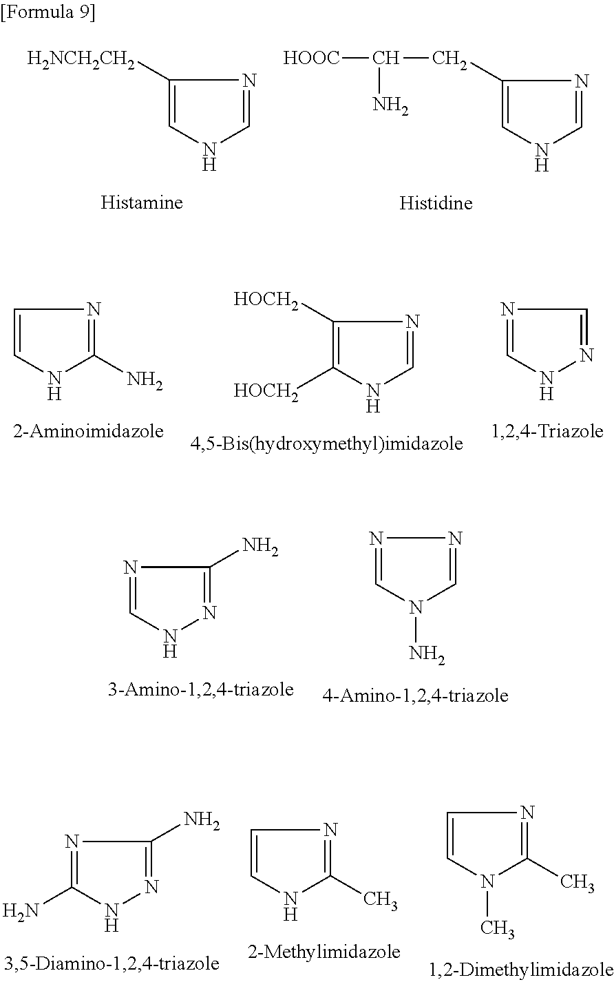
C1([H2NCH2CH2])=CNC=N1.C1(CC(N)[HOOC])=CNC=N1.C1([HOCH2])=C([HOCH2])NC=N1.C1=CNC(N)=N1.N1=CNN=C1.N1=CNN=C1N.N1=CN(N)C=N1.N1=C(N)NN=C1N.C1=CNC(C)=N1.C1=CN(C)C(C)=N1
